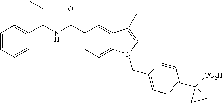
C1(C(NC(C2=CC=CC=C2)CC)=O)=CC=C2C(=C1)C(C)=C(C)N2CC1=CC=C(C2([CO2H])CC2)C=C1
